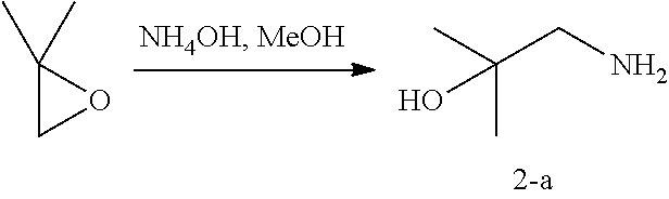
C1(C)(C)CO1.C(C)(C)(CN)O
